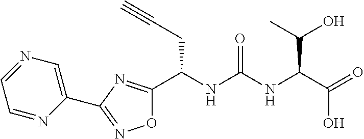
O1C(C(NC(NC(C(=O)O)C(C)O)=O)CC#C)=NC(C2=CN=CC=N2)=N1
